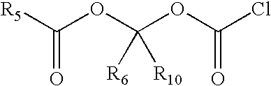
[R5]C(OC(OC(Cl)=O)([R6])[R10])=O
